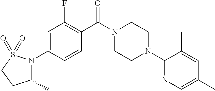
N1(C2=CC(F)=C(C(N3CCN(C4=NC=C(C)C=C4C)CC3)=O)C=C2)S(=O)(=O)CCC1C
